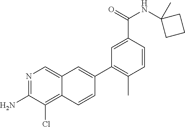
N1=C(N)C(Cl)=C2C(=C1)C=C(C1=C(C)C=CC(C(NC3(C)CCC3)=O)=C1)C=C2
